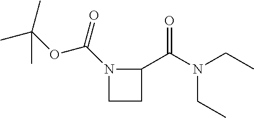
N1(C(OC(C)(C)C)=O)CCC1C(N(CC)CC)=O
